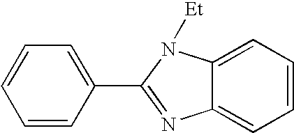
C1=CC(C2=NC3=CC=CC=C3N2[Et])=CC=C1
